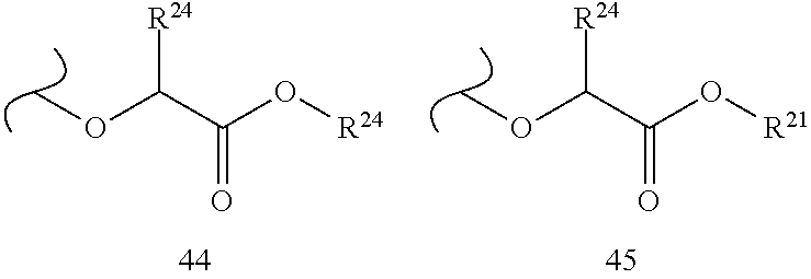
COC(C(O[R24])=O)[R24].COC(C(O[R21])=O)[R24]
